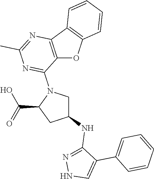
C12=C(C3=C(O1)C=CC=C3)N=C(C)N=C2N1C(C(=O)O)CC(NC2=NNC=C2C2=CC=CC=C2)C1
